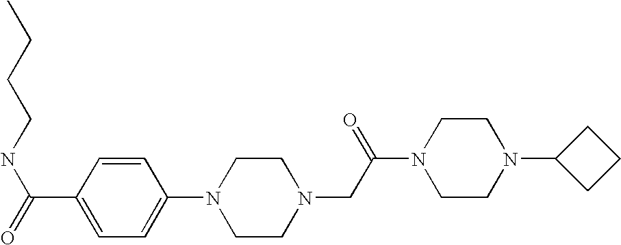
C1=CC(N2CCN(CC(N3CCN(C4CCC4)CC3)=O)CC2)=CC=C1C(=O)NCCCC
